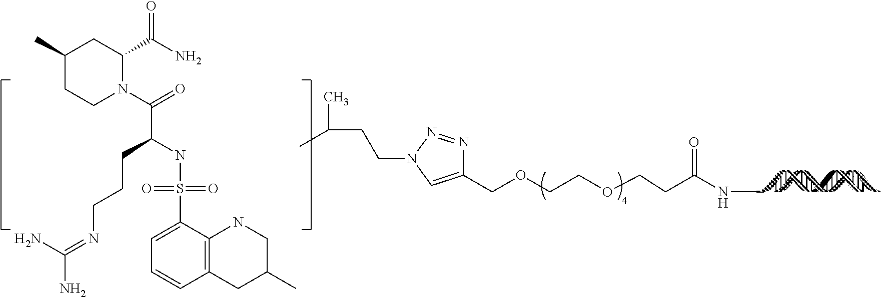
C1(COCCOCCC(NC)=O)=CN(CCC(C)C)N=N1.C12=C(CC(C)CN1)C=CC=C2S(NC(C(N1C(C(N)=O)CC(C)CC1)=O)CCCN=C(N)N)(=O)=O
